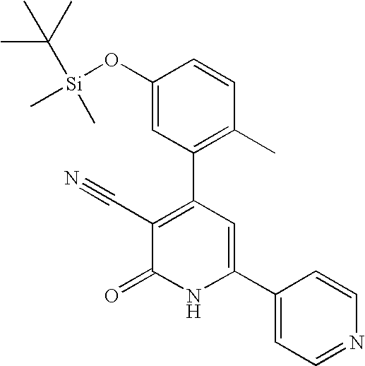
C1(O[Si](C(C)(C)C)(C)C)=CC(C2=C(C#N)C(=O)NC(C3=CC=NC=C3)=C2)=C(C)C=C1
